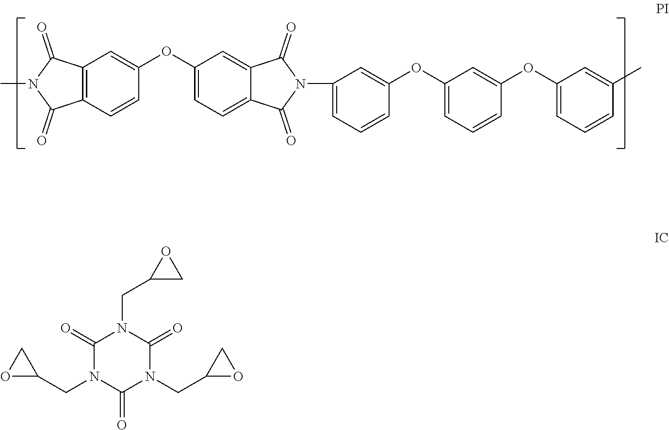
C12=C(C=CC(OC3=CC=C4C(=C3)C(=O)N(C3=CC=CC(OC5=CC=CC(OC6=CC=CC(C)=C6)=C5)=C3)C4=O)=C1)C(=O)N(C)C2=O.C1(=O)N(CC2CO2)C(=O)N(CC2OC2)C(=O)N1CC1CO1
